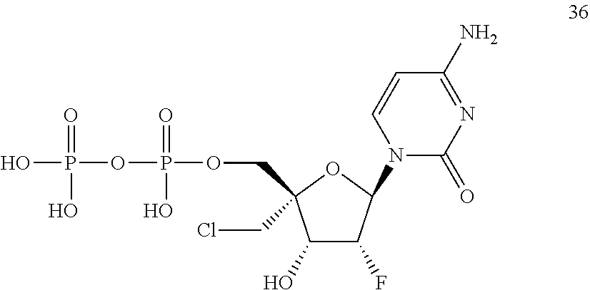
C1(O)C(F)C(N2C(=O)N=C(N)C=C2)OC1(COP(=O)(O)OP(=O)(O)O)CCl
